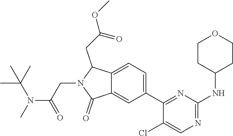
CC(C)(C)N(C(CN1C(=O)C2=CC(C3=NC(NC4CCOCC4)=NC=C3Cl)=CC=C2C1CC(OC)=O)=O)C
